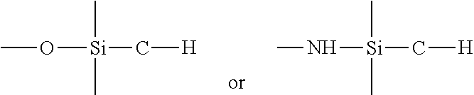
CO[Si](C)(C)C[H].CN[Si](C)(C)C[H]
